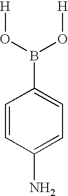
C1=CC(N)=CC=C1B(O[H])O[H]
